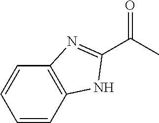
C1=CC=CC2=C1N=C(C(C)=O)N2
